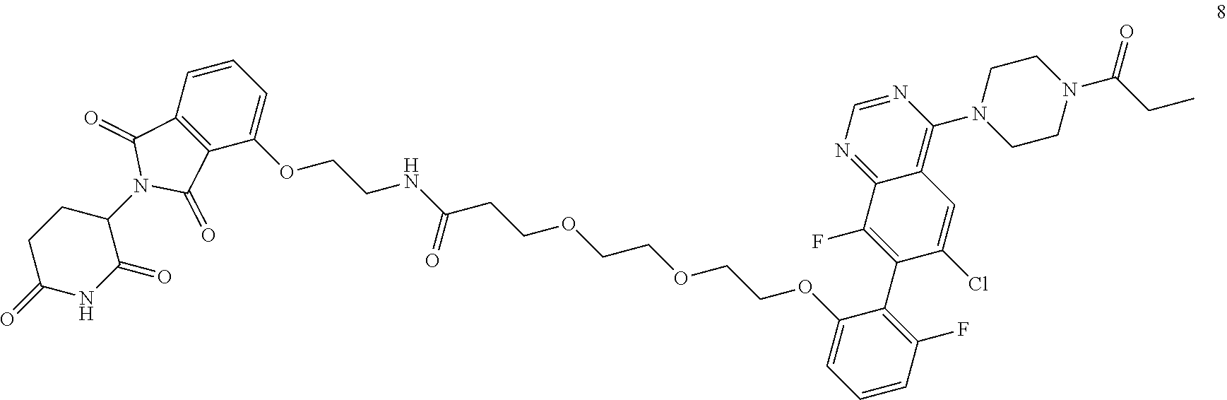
C1(=O)CCC(N2C(=O)C3=C(C(OCCNC(CCOCCOCCOC4=CC=CC(F)=C4C4=C(F)C5=NC=NC(N6CCN(C(CC)=O)CC6)=C5C=C4Cl)=O)=CC=C3)C2=O)C(=O)N1
